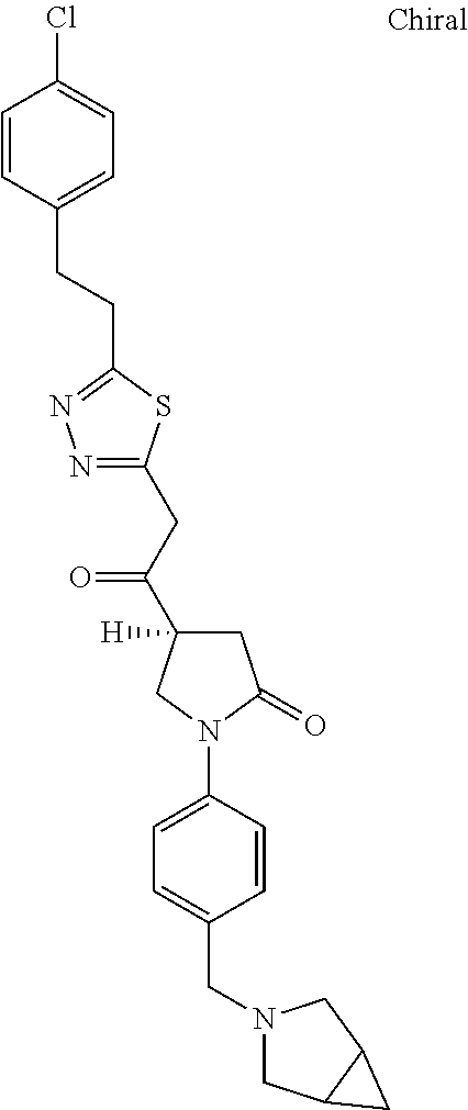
C1=CC(CCC2=NN=C(CC(=O)C3([H])CC(=O)N(C4=CC=C(CN5CC6C(C5)C6)C=C4)C3)S2)=CC=C1Cl
